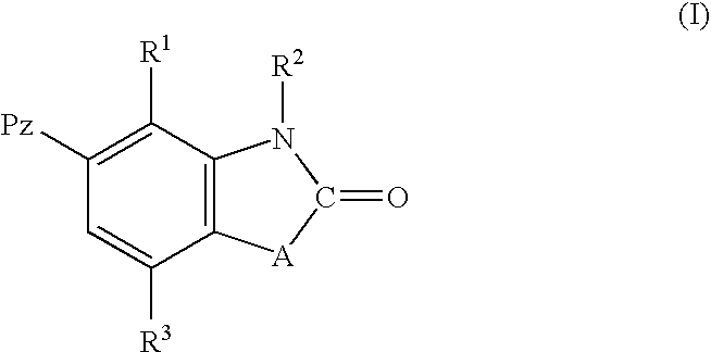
C12=C(C([R1])=C([Pz])C=C1[R3])N([R2])C(=O)[A]2
